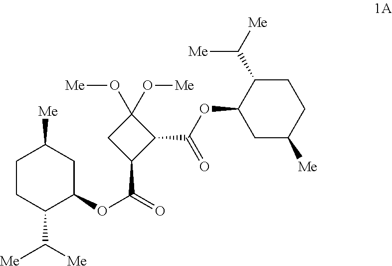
C1(O[Me])(O[Me])CC(C(=O)OC2CC([Me])CCC2C([Me])[Me])C1C(OC1CC([Me])CCC1C([Me])[Me])=O
